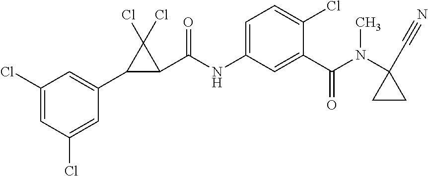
C1(Cl)=CC(Cl)=CC(C2C(C(NC3=CC=C(Cl)C(C(N(C4(C#N)CC4)C)=O)=C3)=O)C2(Cl)Cl)=C1
